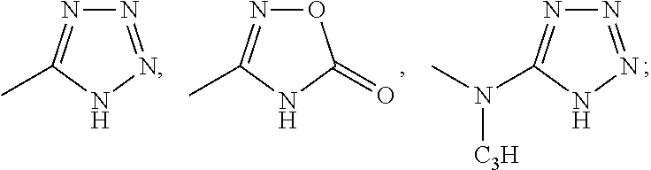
N1=NNC(N(C)[C3H])=N1.O1N=C(C)NC1=O.N1=NNC(C)=N1
